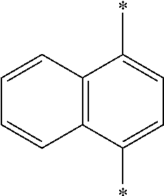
C12=C(C(*)=CC=C1*)C=CC=C2
